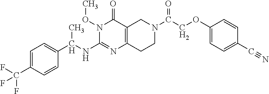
C1=C(C(F)(F)F)C=CC(C(NC2=NC3=C(C(=O)N2OC)CN(C(=O)COC2=CC=C(C#N)C=C2)CC3)C)=C1
